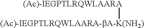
[(Ac)-IEGPTLRQWLAARA-bA-K(NH2)][(Ac)-IEGPTLRQWLAARA]
